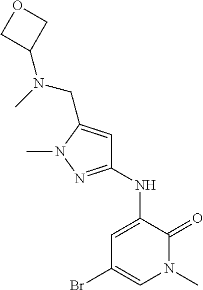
C1(NC2=CC(Br)=CN(C)C2=O)=NN(C)C(CN(C2COC2)C)=C1
